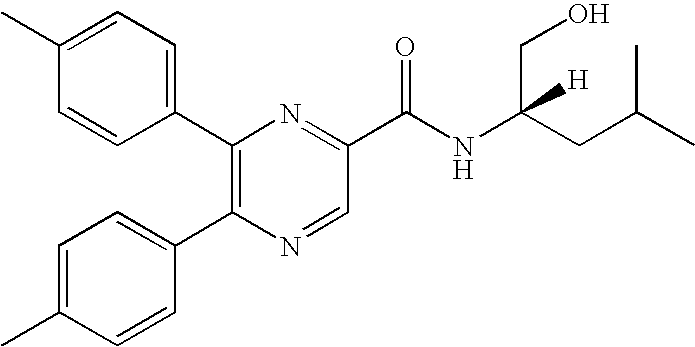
C1(C2=C(C3=CC=C(C)C=C3)N=CC(C(NC(CC(C)C)(CO)[H])=O)=N2)=CC=C(C)C=C1
